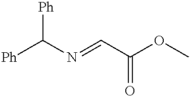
[Ph]C(N=CC(OC)=O)[Ph]
